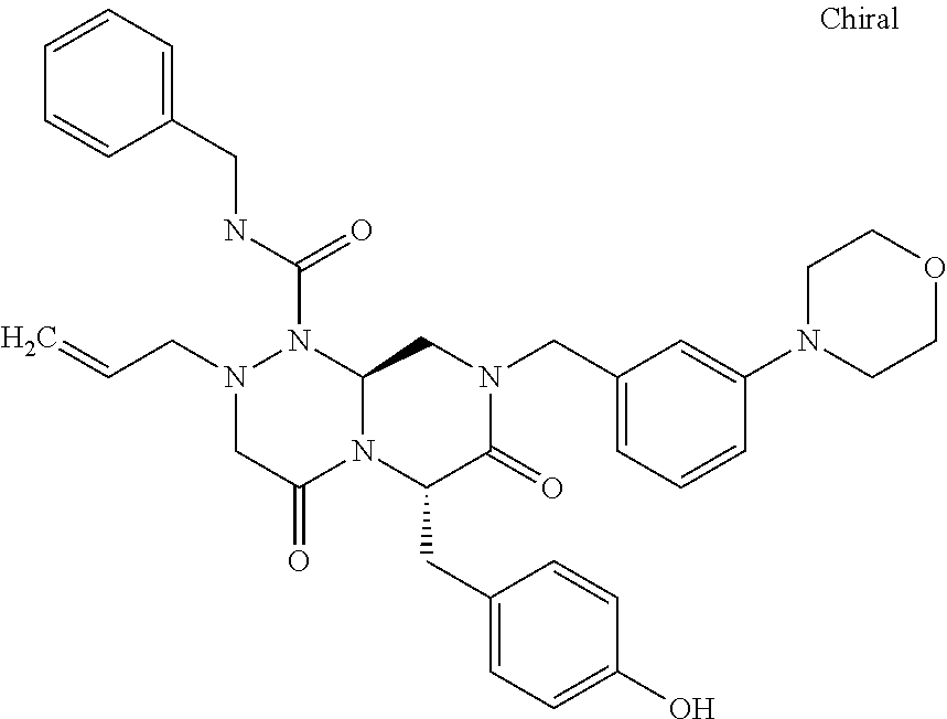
N1(CC=C)CC(=O)N2C(N1C(NCC1=CC=CC=C1)=O)CN(CC1=CC=CC(N3CCOCC3)=C1)C(=O)C2CC1=CC=C(O)C=C1
